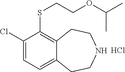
C1(Cl)=CC=C2C(=C1SCCOC(C)C)CCNCC2.Cl
